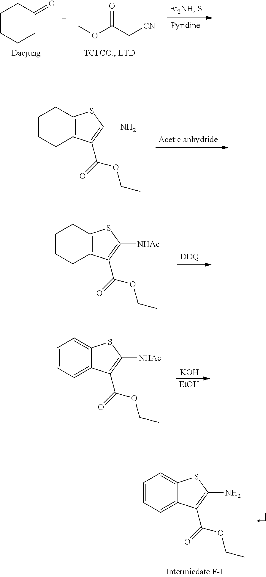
C1CCCC(=O)C1.COC(C[CN])=O.C1CCC2=C(C1)SC(N)=C2C(=O)OCC.C1CCC2=C(C1)SC([NHAc])=C2C(=O)OCC.[DDQ].C1=CC=C2C(=C1)SC([NHAc])=C2C(=O)OCC.[KOH].[EtOH].C1=CC=C2C(=C1)SC(N)=C2C(=O)OCC
